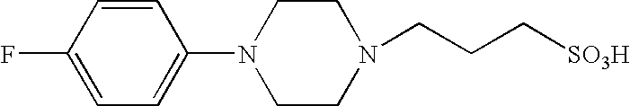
C1=CC(N2CCN(CCC[SO3H])CC2)=CC=C1F
